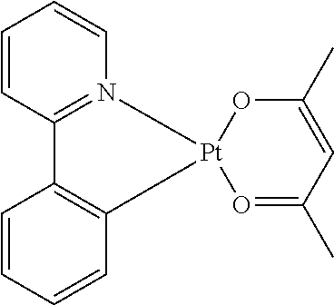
C1=CC2=N(C=C1)[Pt]1(C3=C2C=CC=C3)OC(C)=CC(C)=O1
